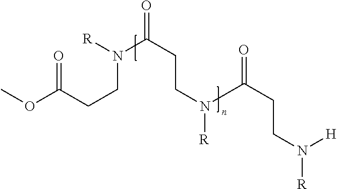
COC(CCN([R])C(CCN([R])C(CCN([H])[R])=O)=O)=O
